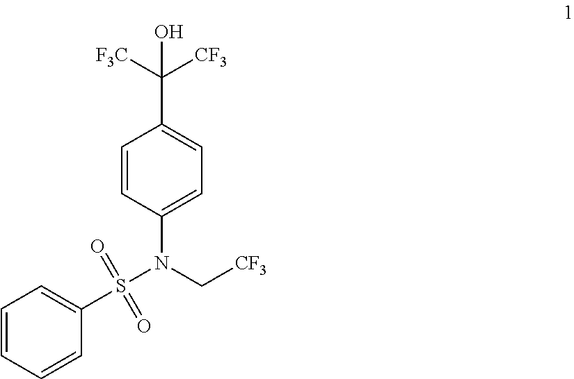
C1=CC=CC(S(N(C[CF3])C2=CC=C(C([F3C])([CF3])O)C=C2)(=O)=O)=C1
